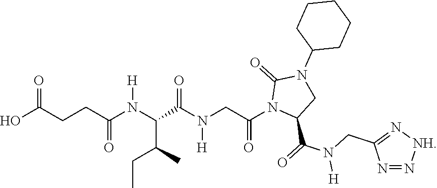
C(N(CC(N1C(C(=O)N(CC2=N[NH]N=N2)[H])CN(C2CCCCC2)C1=O)=O)[H])(C(N(C(CCC(O)=O)=O)[H])C(CC)C)=O
